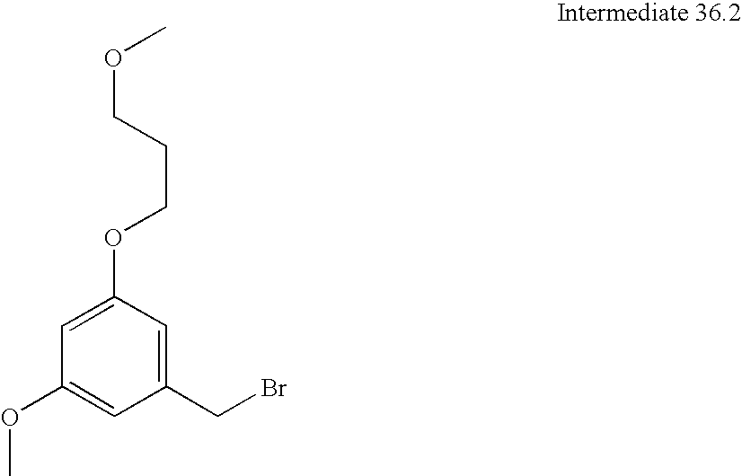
C1(CBr)=CC(OCCCOC)=CC(OC)=C1
